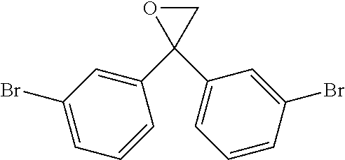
C1OC1(C1=CC(Br)=CC=C1)C1=CC=CC(Br)=C1
